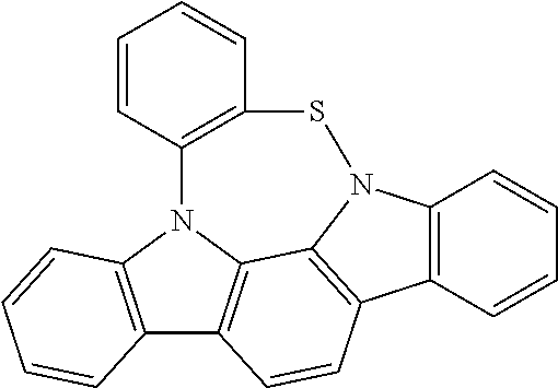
C12=C(N3C4=C1C=CC1=C4N(SC4=C3C=CC=C4)C3=C1C=CC=C3)C=CC=C2
